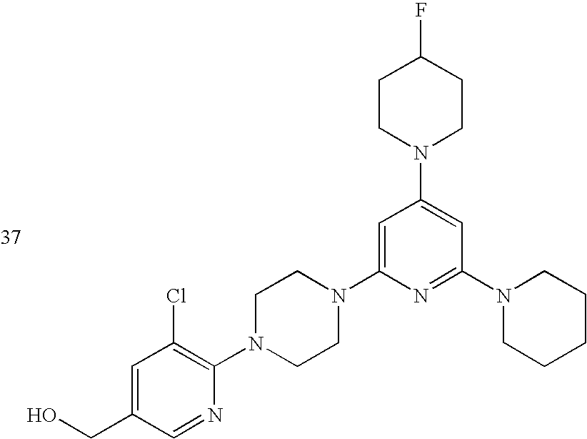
C1=C(CO)C=NC(N2CCN(C3=CC(N4CCC(F)CC4)=CC(N4CCCCC4)=N3)CC2)=C1Cl
